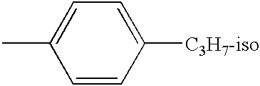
CC1=CC=C([C3H7-iso])C=C1
